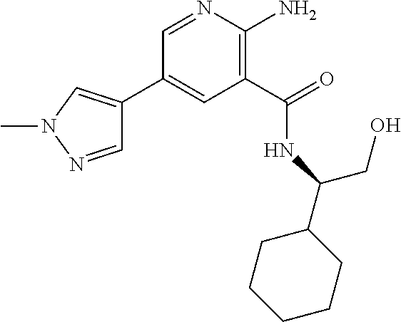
C1(C2=CN(C)N=C2)=CC(C(=O)NC(CO)C2CCCCC2)=C(N)N=C1
